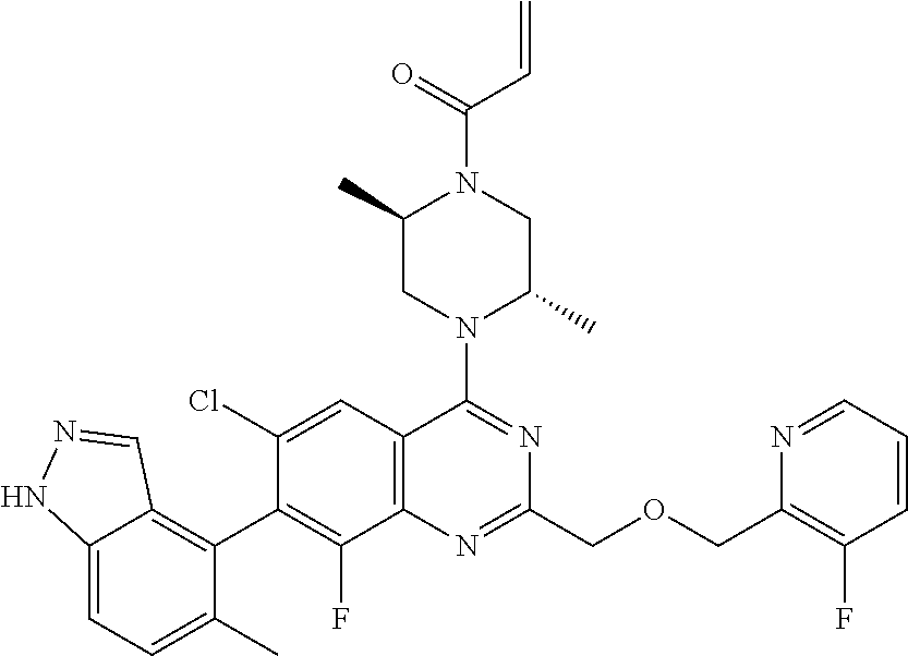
C12=CC=C(C)C(C3=C(F)C4=C(C=C3Cl)C(N3C(C)CN(C(=O)C=C)C(C)C3)=NC(COCC3=C(F)C=CC=N3)=N4)=C1C=NN2
